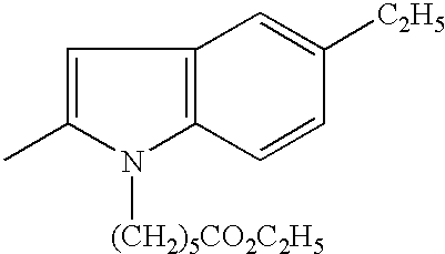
C1=C(C)N([(CH2)5CO2C2H5])C2=C1C=C([C2H5])C=C2
